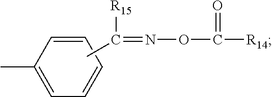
C1=CC(C)=CC=C1.[R15]C(=NOC([R14])=O)C
